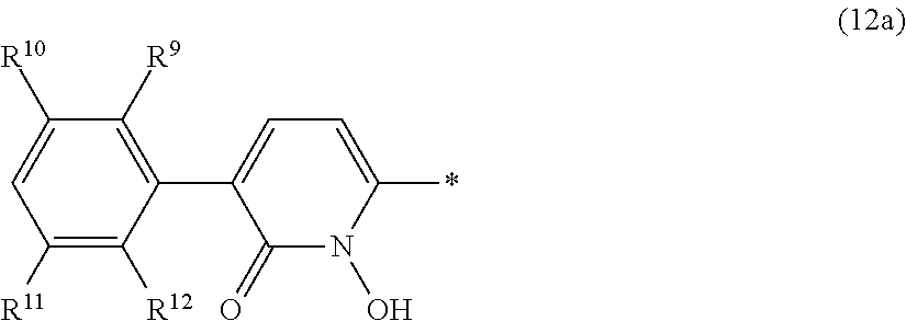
C1([R11])=C([R12])C(C2=CC=C(*)N(O)C2=O)=C([R9])C([R10])=C1
